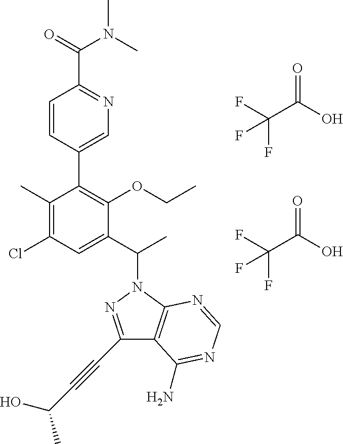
C1=CC(C2=C(OCC)C(C(C)N3N=C(C#CC(O)C)C4=C3N=CN=C4N)=CC(Cl)=C2C)=CN=C1C(=O)N(C)C.FC(C(O)=O)(F)F.FC(C(O)=O)(F)F
